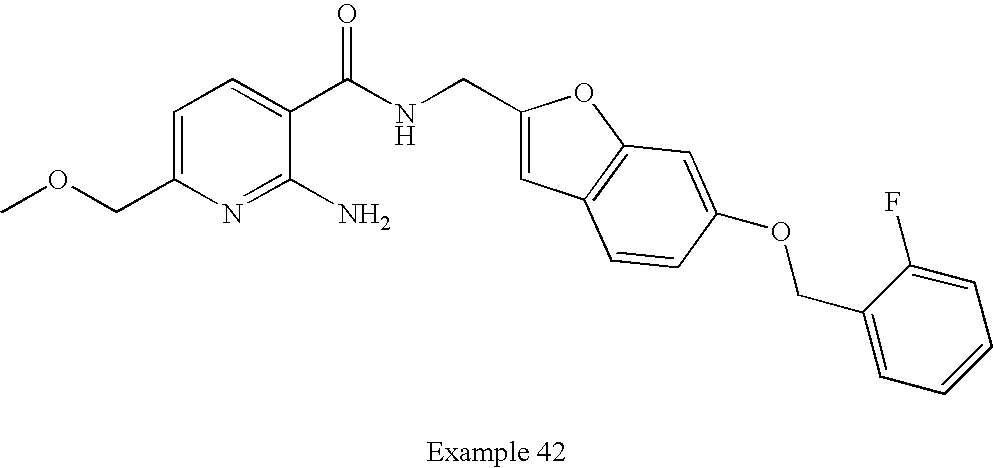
C1=C(COC)N=C(N)C(C(NCC2=CC3=C(O2)C=C(OCC2=CC=CC=C2F)C=C3)=O)=C1
